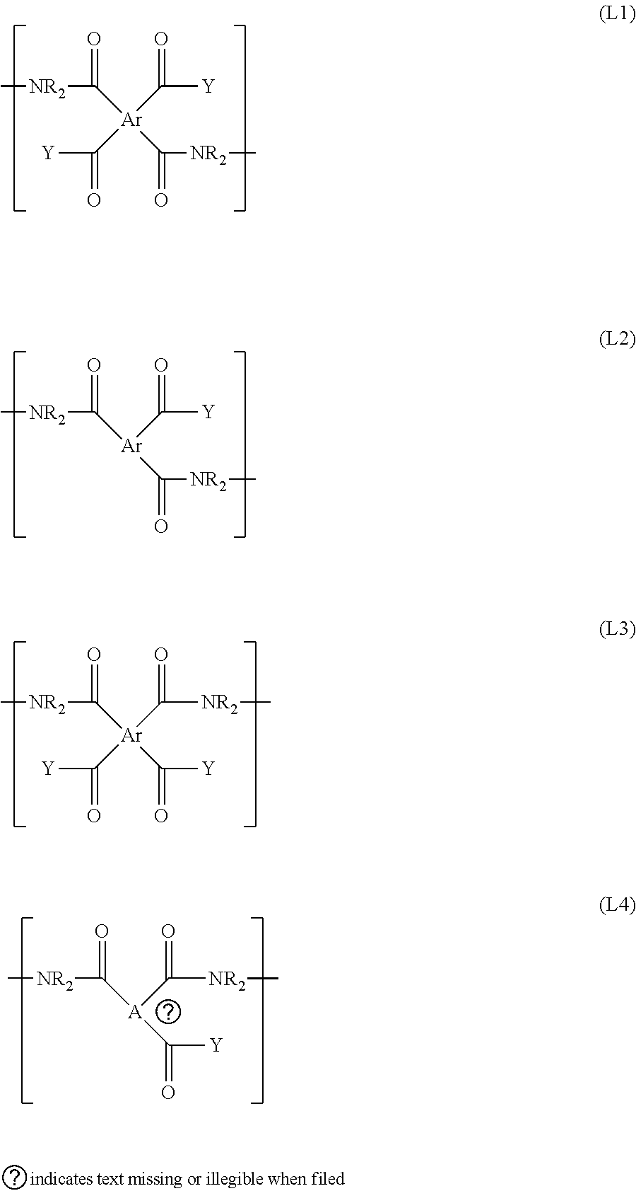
C([Ar](C([Y])=O)(C([NR2]C)=O)C([NR2]C)=O)([Y])=O.C([Ar](C([NR2]C)=O)C([NR2]C)=O)([Y])=O.C([Ar](C([Y])=O)(C([NR2]C)=O)C([Y])=O)([NR2]C)=O.C([A](C([NR2]C)=O)C([Y])=O)([NR2]C)=O
